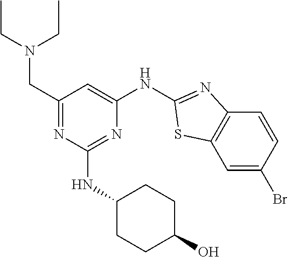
N(CC1=NC(NC2CCC(O)CC2)=NC(NC2=NC3=C(C=C(Br)C=C3)S2)=C1)(CC)CC
